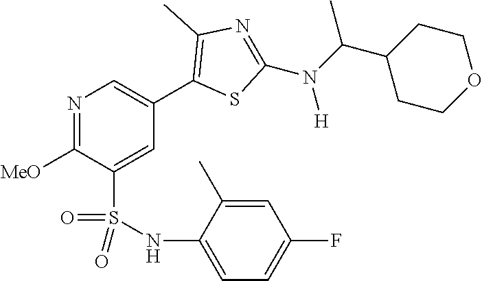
N1=C([MeO])C(S(NC2=CC=C(F)C=C2C)(=O)=O)=CC(C2=C(C)N=C(N(C(C3CCOCC3)C)[H])S2)=C1
